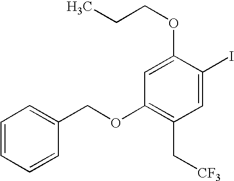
C1=C(OCCC)C(I)=CC(C[CF3])=C1OCC1=CC=CC=C1
